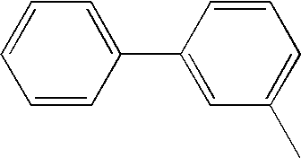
C1=CC(C2=CC(C)=CC=C2)=CC=C1
